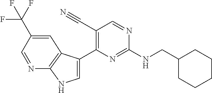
C(NC1=NC(C2=CNC3=C2C=C(C(F)(F)F)C=N3)=C(C#N)C=N1)C1CCCCC1
